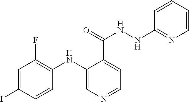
C1=C(I)C=CC(NC2=CN=CC=C2C(=O)NNC2=NC=CC=C2)=C1F
